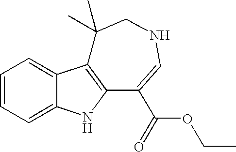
C1=CC=C2C(=C1)C1=C(N2)C(C(=O)OCC)=CNCC1(C)C
